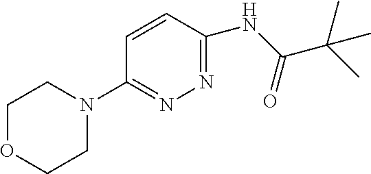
C1OCCN(C2=NN=C(NC(C(C)(C)C)=O)C=C2)C1
